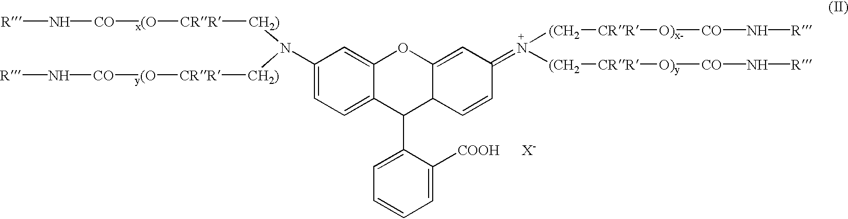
C1(N([CH2)][CRR][y(O][CO]N[R])[CH2)][CRR][x(O][CO]N[R])=CC=C2C(=C1)OC1=CC(=[N+]([(CH2][CRR][O)x-][CO]N[R])[(CH2][CRR][O)y][CO]N[R])C=CC1C2C1=CC=CC=C1[COOH      X-]
